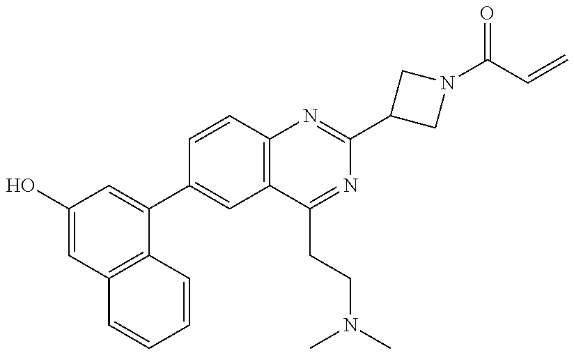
C1(O)=CC2=C(C(C3=CC4=C(C=C3)N=C(C3CN(C(C=C)=O)C3)N=C4CCN(C)C)=C1)C=CC=C2
